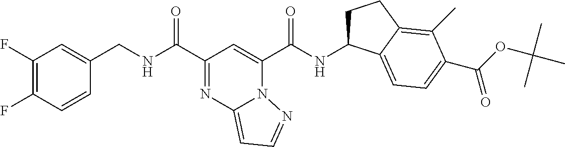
C1(F)=C(F)C=CC(CNC(C2=NC3=CC=NN3C(C(NC3CCC4=C(C)C(C(OC(C)(C)C)=O)=CC=C34)=O)=C2)=O)=C1
